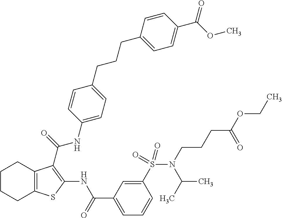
C1CCC2=C(C1)C(C(=O)NC1=CC=C(CCCC3=CC=C(C(OC)=O)C=C3)C=C1)=C(NC(C1=CC=CC(S(N(CCCC(OCC)=O)C(C)C)(=O)=O)=C1)=O)S2
